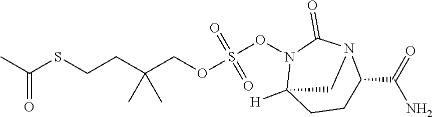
C(C(CCSC(C)=O)(C)C)OS(ON1C(=O)N2C(C(N)=O)CCC1([H])C2)(=O)=O
